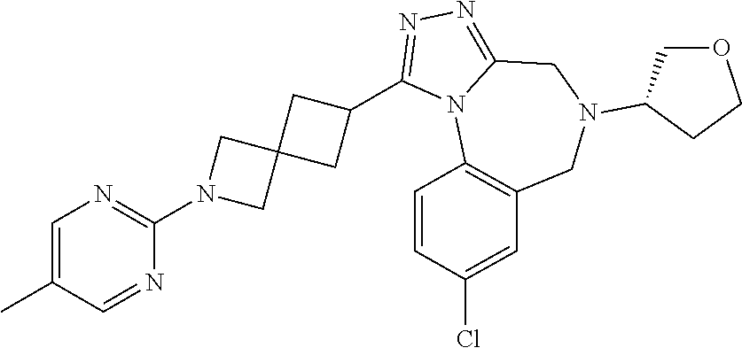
C1=C(C)C=NC(N2CC3(C2)CC(C2=NN=C4N2C2=C(CN(C5COCC5)C4)C=C(Cl)C=C2)C3)=N1
